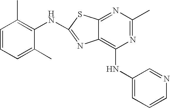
C1=CC=C(C)C(NC2=NC3=C(NC4=CC=CN=C4)N=C(C)N=C3S2)=C1C
